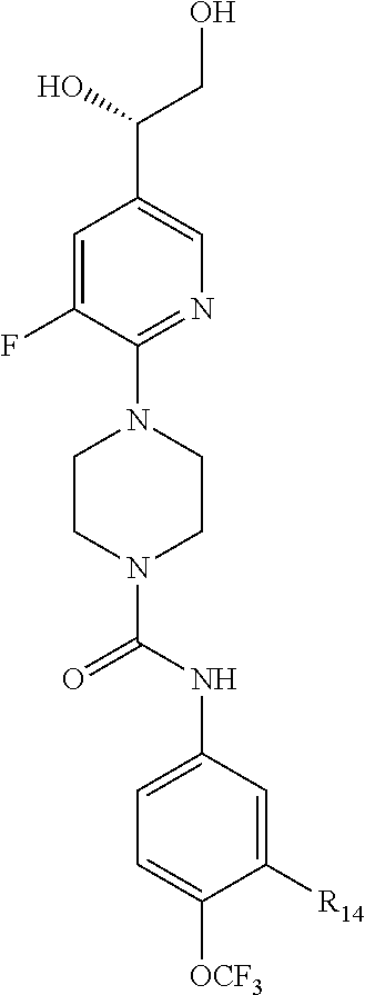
C1=C(F)C(N2CCN(C(NC3=CC=C([OCF3])C([R14])=C3)=O)CC2)=NC=C1C(O)CO
